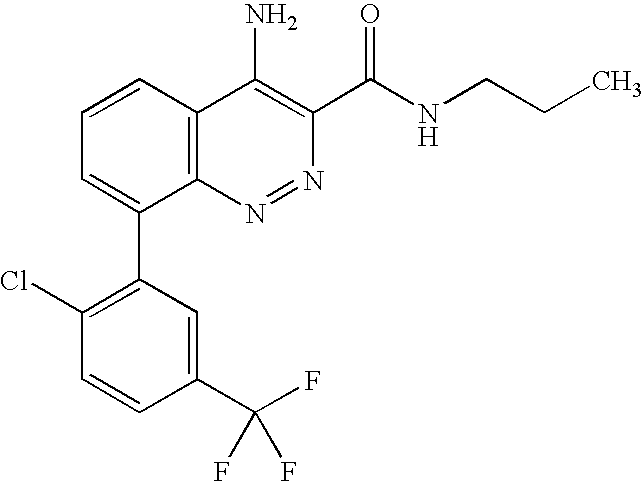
C1=CC2=C(C(C3=C(Cl)C=CC(C(F)(F)F)=C3)=C1)N=NC(C(NCCC)=O)=C2N
